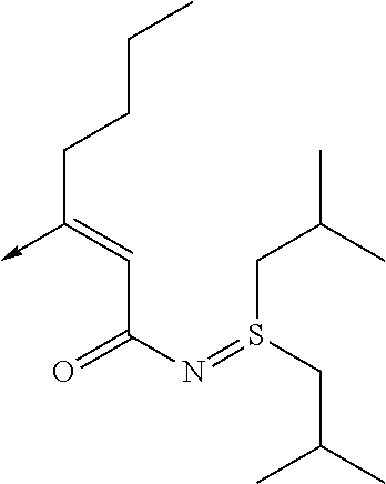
C(C(N=S(CC(C)C)CC(C)C)=O)=C(->C)CCCC
